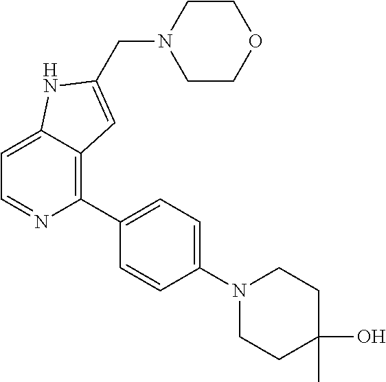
C1=C2C(=C(C3=CC=C(N4CCC(O)(C)CC4)C=C3)N=C1)C=C(CN1CCOCC1)N2
